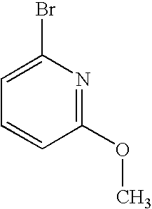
C1(OC)=NC(Br)=CC=C1
